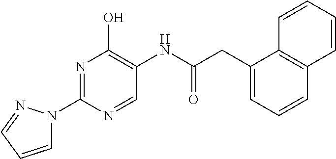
N1=C(N2C=CC=N2)N=CC(NC(CC2=CC=CC3=C2C=CC=C3)=O)=C1O
